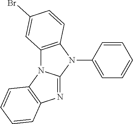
C12=C(N(C3=CC=CC=C3)C3=NC4=C(N13)C=CC=C4)C=CC(Br)=C2
